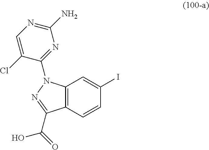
C12=C(C=CC(I)=C1)C(C(=O)O)=NN2C1=NC(N)=NC=C1Cl
